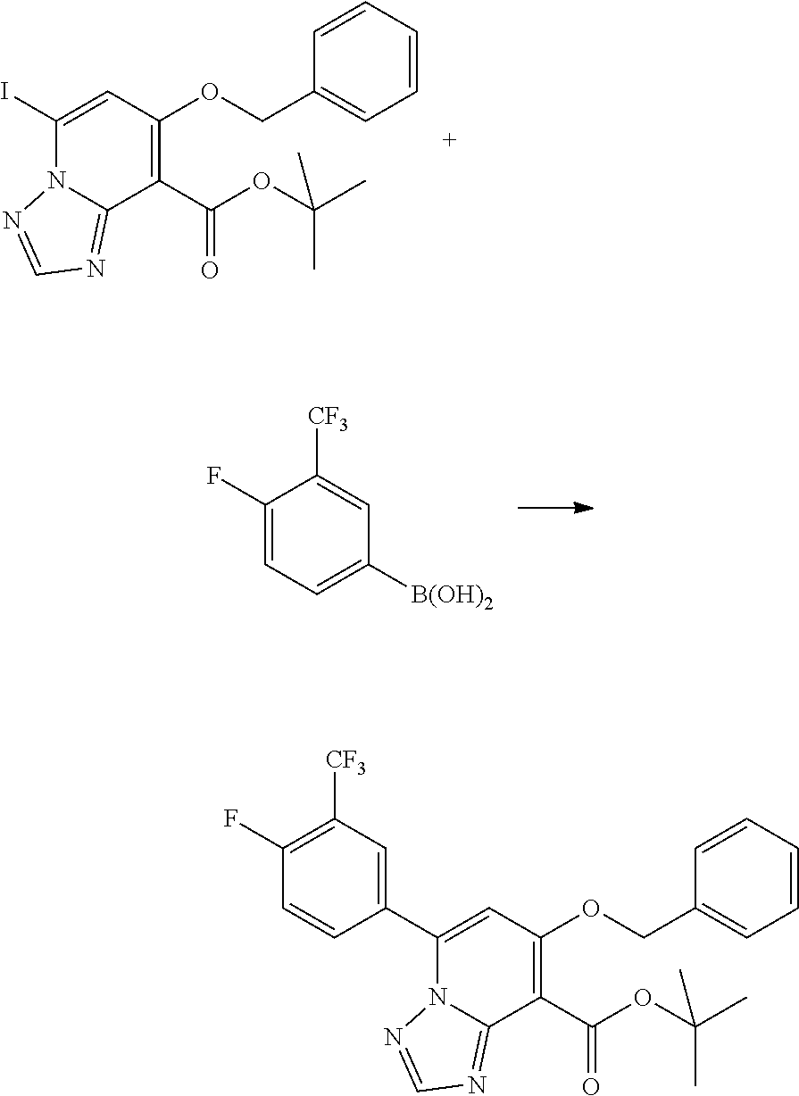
C1(I)=CC(OCC2=CC=CC=C2)=C(C(OC(C)(C)C)=O)C2=NC=NN12.C1(F)=CC=C([B(OH)2])C=C1[CF3].C1(C2=CC([CF3])=C(F)C=C2)=CC(OCC2=CC=CC=C2)=C(C(OC(C)(C)C)=O)C2=NC=NN12
